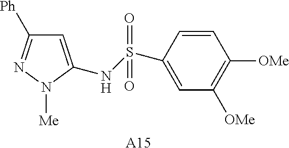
C1=C(NS(C2=CC([OMe])=C([OMe])C=C2)(=O)=O)N([Me])N=C1[Ph].[A15]
